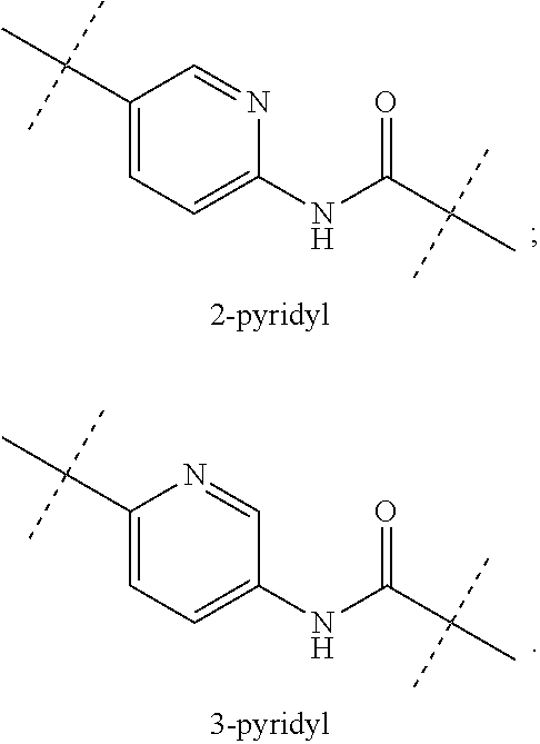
C1(C(C)(C)C)=CC=C(NC(C(C)(C)C)=O)N=C1.C1(C(C)(C)C)=CC=C(NC(C(C)(C)C)=O)C=N1
